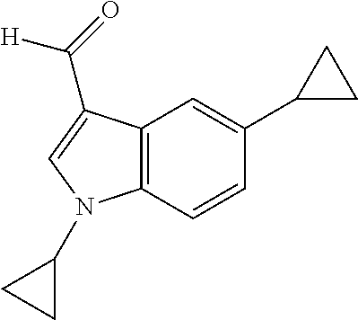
C12=C(C=CC(C3CC3)=C1)N(C1CC1)C=C2C(=O)[H]
